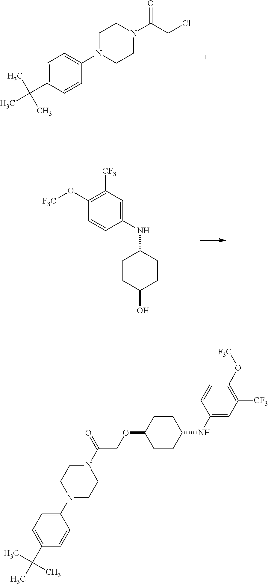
C1=C(C(C)(C)C)C=CC(N2CCN(C(CCl)=O)CC2)=C1.C1(NC2CCC(O)CC2)=CC([CF3])=C(O[F3C])C=C1.C1(N2CCN(C(=O)COC3CCC(NC4=CC([CF3])=C(O[F3C])C=C4)CC3)CC2)=CC=C(C(C)(C)C)C=C1
